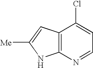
C1(Cl)=CC=NC2=C1C=C([Me])N2
